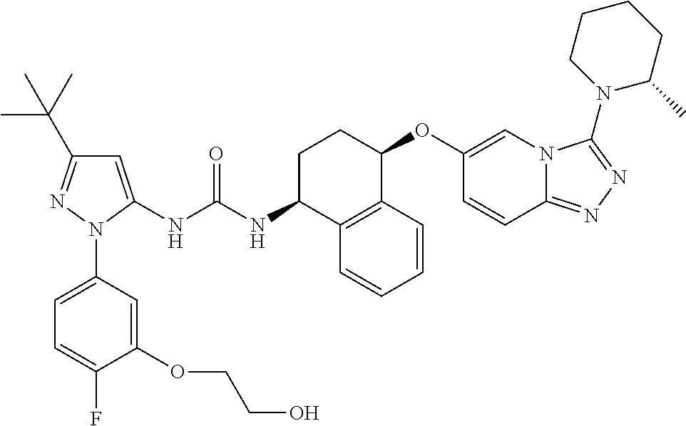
C1=C(NC(NC2C3=C(C(OC4=CN5C(=NN=C5N5C(C)CCCC5)C=C4)CC2)C=CC=C3)=O)N(C2=CC=C(F)C(OCCO)=C2)N=C1C(C)(C)C
